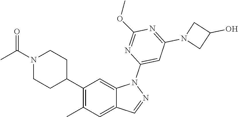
C1(C2CCN(C(C)=O)CC2)=C(C)C=C2C(=C1)N(C1=CC(N3CC(O)C3)=NC(OC)=N1)N=C2
